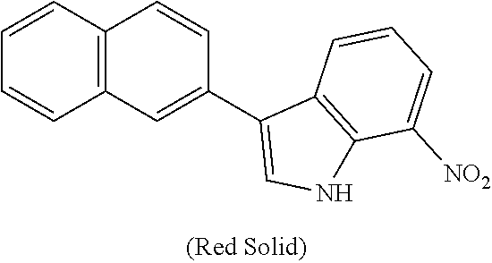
C12=C(C=CC=C1)C=CC(C1=CNC3=C1C=CC=C3[NO2])=C2
